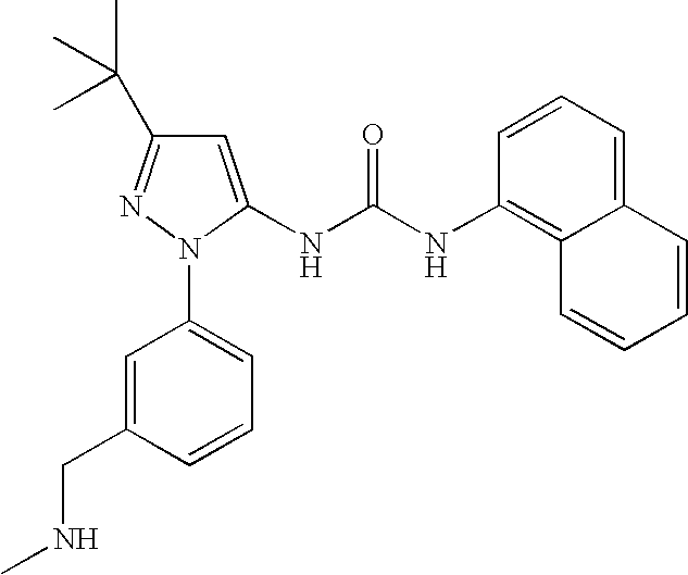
C1=C(CNC)C=CC=C1N1C(NC(NC2=C3C(=CC=C2)C=CC=C3)=O)=CC(C(C)(C)C)=N1
